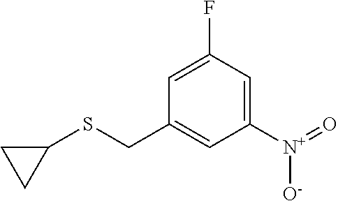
C1(F)=CC(CSC2CC2)=CC([N+](=O)[O-])=C1
